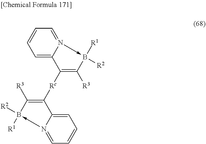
C1=C2N(->B([R1])([R2])C([R3])=C2[Rc]C2=C([R3])B([R2])([R1])-N3=CC=CC=C23)=CC=C1
